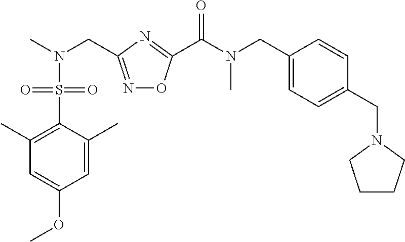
C1(C)=C(S(N(C)CC2=NOC(C(N(CC3=CC=C(CN4CCCC4)C=C3)C)=O)=N2)(=O)=O)C(C)=CC(OC)=C1
